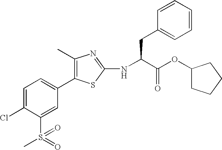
C1=C(Cl)C(S(=O)(C)=O)=CC(C2=C(C)N=C(NC(C(OC3CCCC3)=O)CC3=CC=CC=C3)S2)=C1
